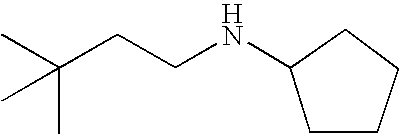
CC(CCNC1CCCC1)(C)C
